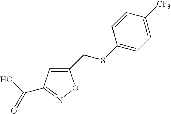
C1(CSC2=CC=C([CF3])C=C2)=CC(C(O)=O)=NO1
